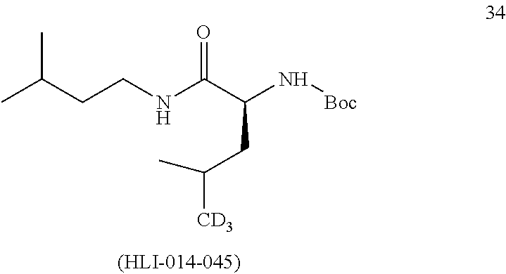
C(CNC(C(N[Boc])CC(C)[CD3])=O)C(C)C
